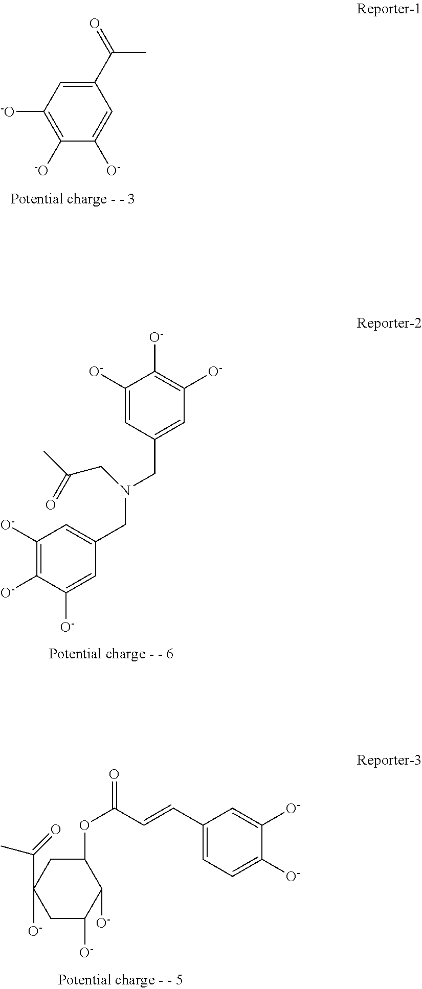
C1=C([O-])C([O-])=CC(C=CC(OC2CC([O-])(C(=O)C)CC([O-])C2[O-])=O)=C1.C1(C(=O)C)=CC([-O])=C([-O])C([O-])=C1.C1(CN(CC2=CC([O-])=C([O-])C([O-])=C2)CC(C)=O)=CC([O-])=C([O-])C([O-])=C1
